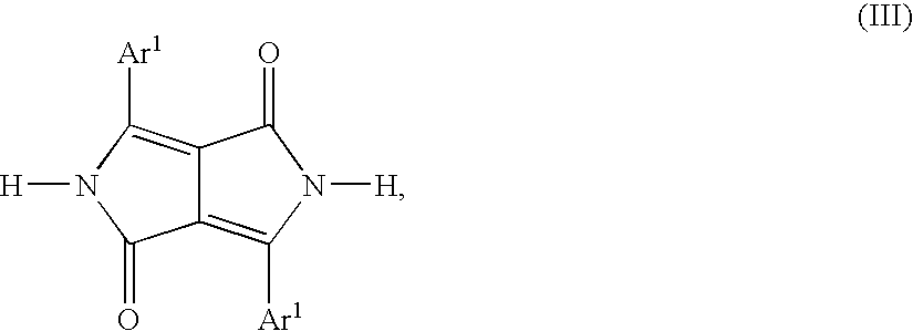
C12=C([Ar1])N([H])C(=O)C1=C([Ar1])N([H])C2=O
